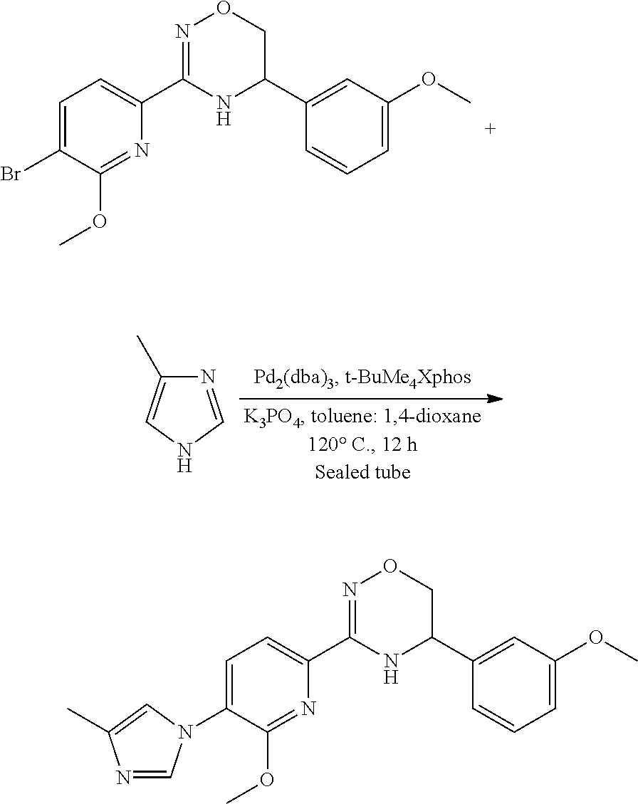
N1=CNC=C1C.N1=C(OC)C(Br)=CC=C1C1=NOCC(C2=CC(OC)=CC=C2)N1.N1=C(OC)C(N2C=NC(C)=C2)=CC=C1C1=NOCC(C2=CC(OC)=CC=C2)N1
